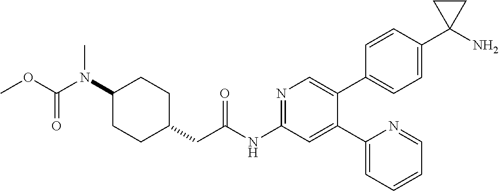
C1(N(C(=O)OC)C)CCC(CC(NC2=NC=C(C3=CC=C(C4(N)CC4)C=C3)C(C3=CC=CC=N3)=C2)=O)CC1
